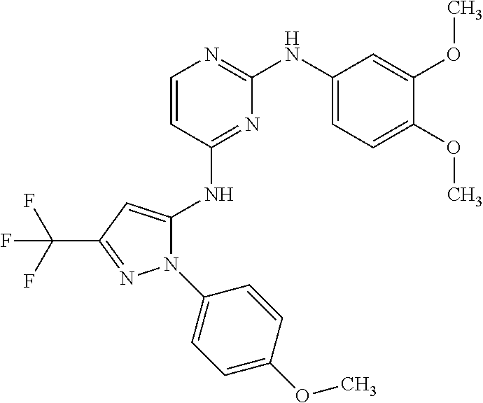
N1(C2=CC=C(OC)C=C2)C(NC2=NC(NC3=CC=C(OC)C(OC)=C3)=NC=C2)=CC(C(F)(F)F)=N1
